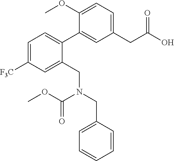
C1(C2=CC=C([F3C])C=C2CN(CC2=CC=CC=C2)C(OC)=O)=CC(CC(O)=O)=CC=C1OC
